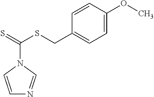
C1=CN(C(=S)SCC2=CC=C(OC)C=C2)C=N1
